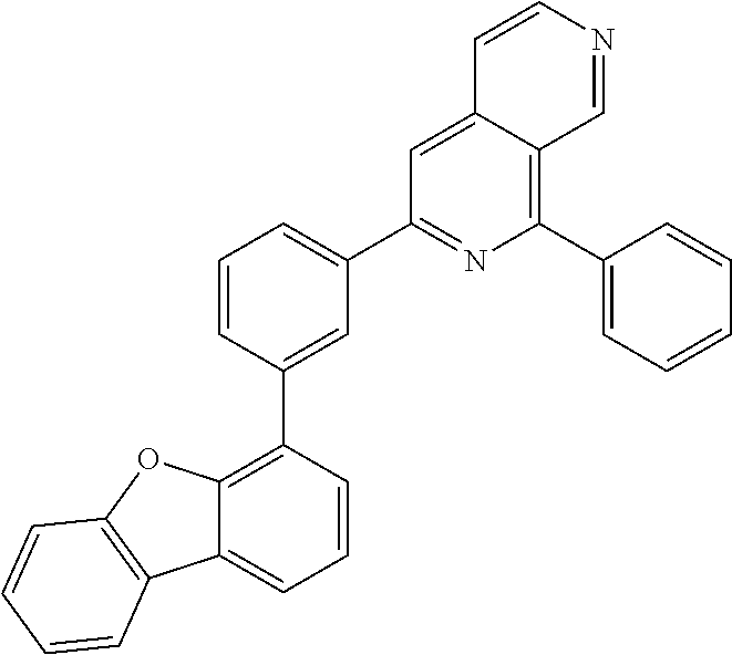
C12=C(C3=CC(C4=NC(C5=CC=CC=C5)=C5C(=C4)C=CN=C5)=CC=C3)C=CC=C1C1=C(O2)C=CC=C1
